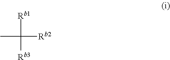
CC([Rb1])([Rb2])[Rb3]
